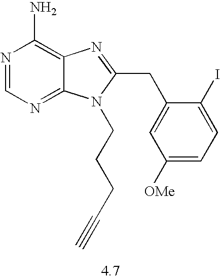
N1=CN=C2C(=C1N)N=C(CC1=CC([OMe])=CC=C1I)N2CCCC#C
